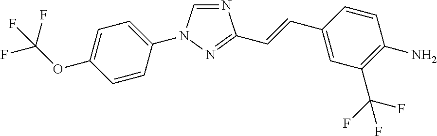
N1=CN(C2=CC=C(OC(F)(F)F)C=C2)N=C1C=CC1=CC(C(F)(F)F)=C(N)C=C1
